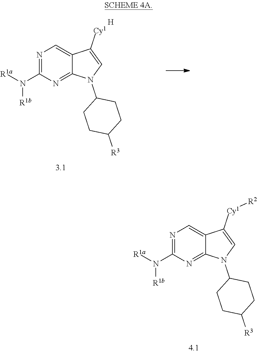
N1=C(N([R1a])[R1b])N=C2C(=C1)C([Cy1][R2])=CN2C1CCC([R3])CC1.N1=C(N([R1a])[R1b])N=C2C(=C1)C([Cy1])=CN2C1CCC([R3])CC1.[H]
